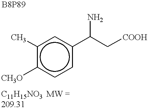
c1(C)c([CH3O])ccc(C(C[COOH])N)c1
